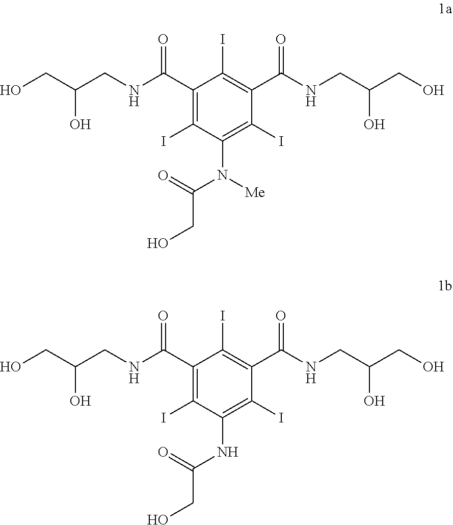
C1(C(NCC(CO)O)=O)=C(I)C(N([Me])C(=O)CO)=C(I)C(C(NCC(CO)O)=O)=C1I.C1(C(NCC(CO)O)=O)=C(I)C(NC(=O)CO)=C(I)C(C(NCC(CO)O)=O)=C1I
